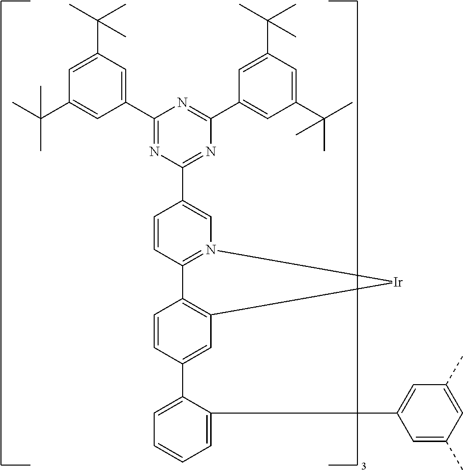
C1=C(C2=CC3=C(C=C2)C2=N(C=C(C4=NC(C5=CC(C(C)(C)C)=CC(C(C)(C)C)=C5)=NC(C5=CC(C(C)(C)C)=CC(C(C)(C)C)=C5)=N4)C=C2)[Ir]3)C(C2=CC(C)=CC(C)=C2)=CC=C1
